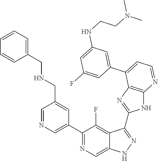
C1=NC=C(C2=NC=C3C(=C2F)C(C2=NC4=C(N2)N=CC=C4C2=CC(NCCN(C)C)=CC(F)=C2)=NN3)C=C1CNCC1=CC=CC=C1
